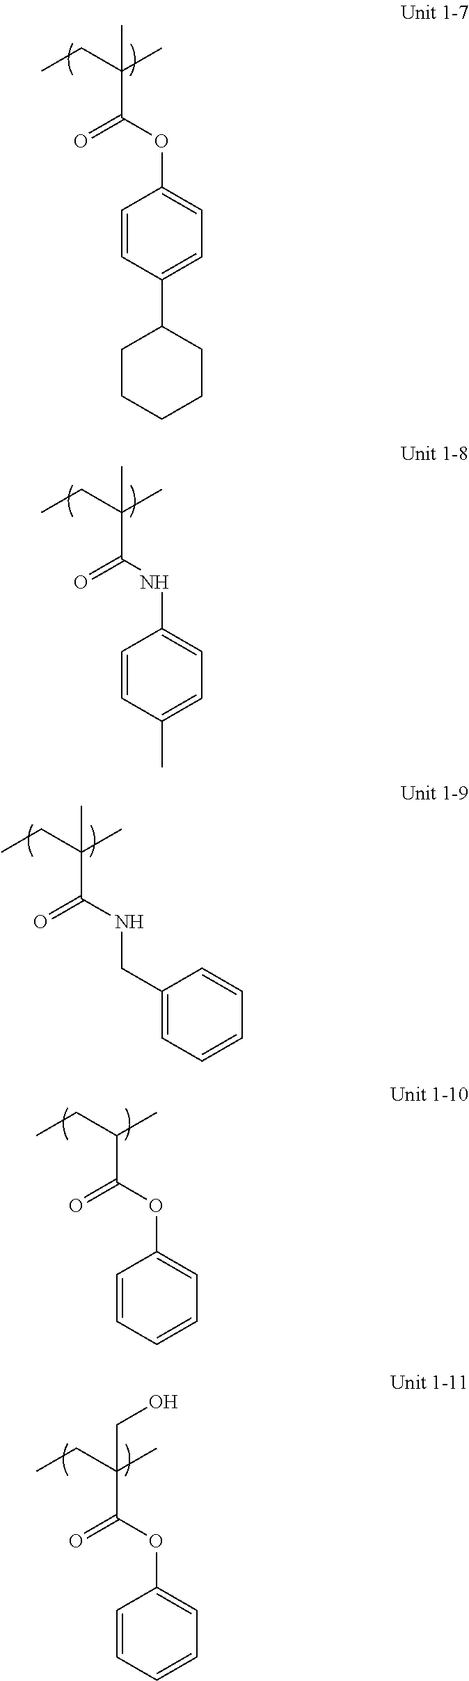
C(C(C)(CC)C)(=O)OC1=CC=C(C2CCCCC2)C=C1.C(C(C)(CC)C)(=O)NC1=CC=C(C)C=C1.C(C(C)(CC)C)(=O)NCC1=CC=CC=C1.C(C(C)CC)(=O)OC1=CC=CC=C1.C(C(C)(CC)CO)(=O)OC1=CC=CC=C1
